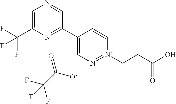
C1=C(C(F)(F)F)N=C(C2=CN=[N+](CCC(=O)O)C=C2)C=N1.O=C([O-])C(F)(F)F
